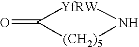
[YfRW]1C(=O)[(CH2)5]N1
